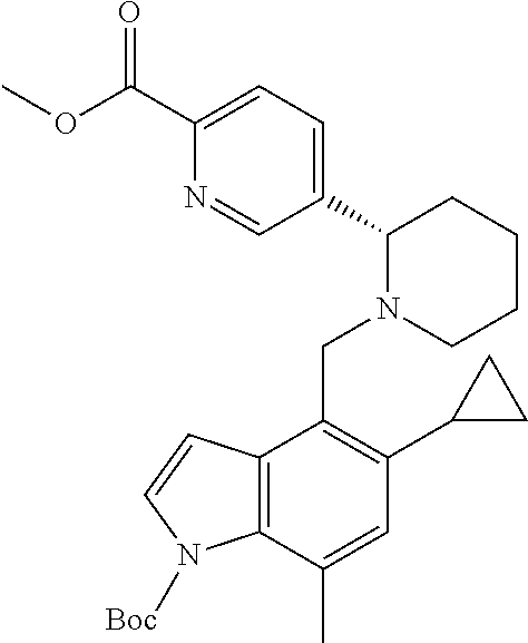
N1=CC(C2N(CC3=C(C4CC4)C=C(C)C4=C3C=CN4[Boc])CCCC2)=CC=C1C(OC)=O
